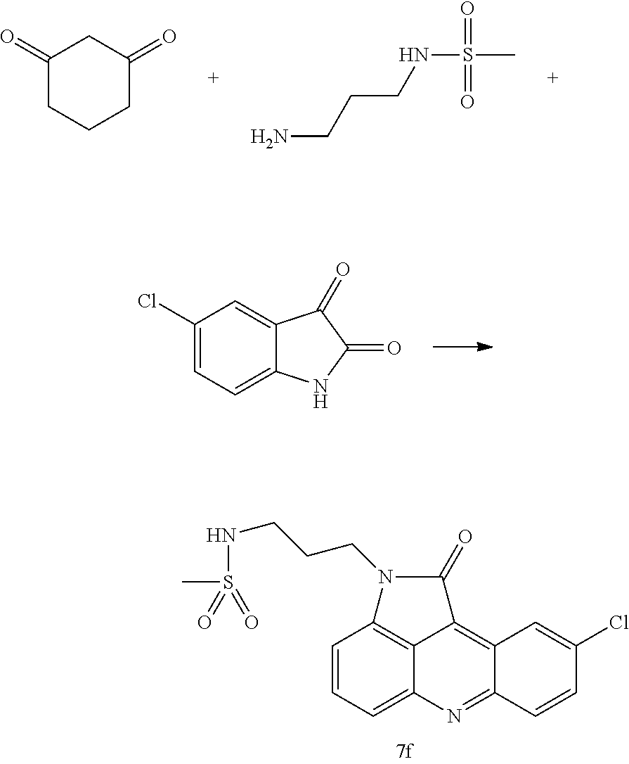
C1(=O)CCCC(=O)C1.C(CCNS(C)(=O)=O)N.C1(Cl)=CC=C2C(=C1)C(=O)C(=O)N2.C1=CC=C2C3=C1N(CCCNS(C)(=O)=O)C(=O)C3=C1C(=N2)C=CC(Cl)=C1
